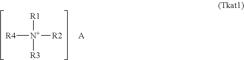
[R1][N+]([R4])([R2])[R3].[A]
